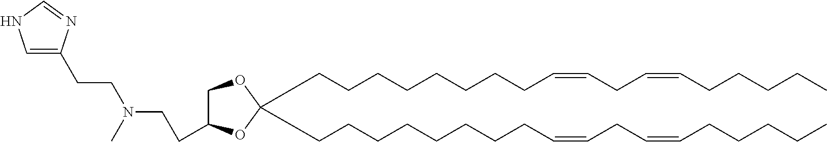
C(CCCCCCCC=CCC=CCCCCC)C1(CCCCCCCCC=CCC=CCCCCC)OCC(CCN(CCC2=CNC=N2)C)O1
